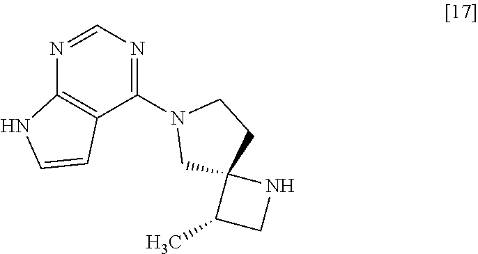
C1(N2CC3(CC2)C(C)CN3)=NC=NC2=C1C=CN2
